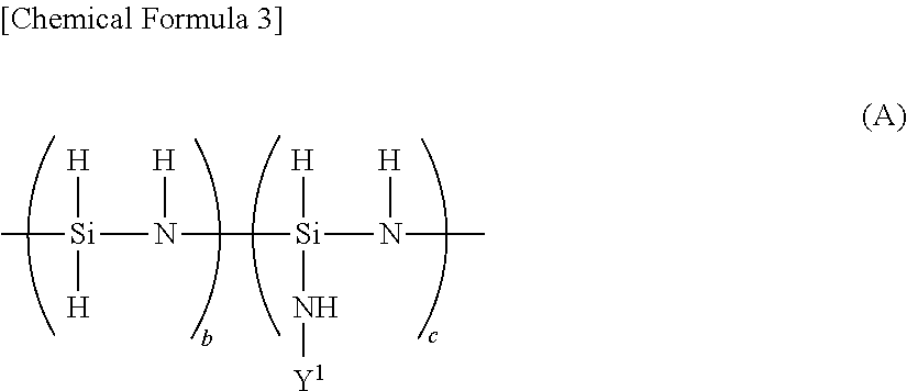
C[Si]([H])([H])N([H])[Si]([H])(N[Y1])N([H])C
